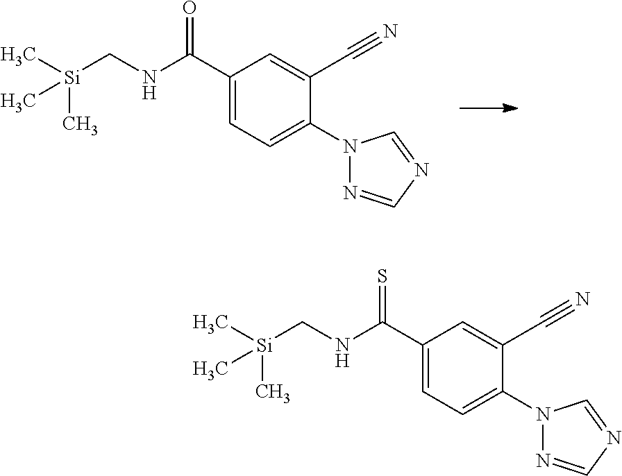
[Si](CNC(C1=CC=C(N2N=CN=C2)C(C#N)=C1)=O)(C)(C)C.[Si](CNC(C1=CC=C(N2N=CN=C2)C(C#N)=C1)=S)(C)(C)C
